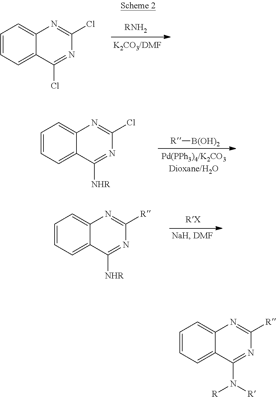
C1=CC=C2C(=C1)N=C(Cl)N=C2Cl.[RNH2].C1=CC=C2C(=C1)N=C(Cl)N=C2[NHR].[R][B(OH)2].C1=CC=C2C(=C1)N=C([R])N=C2[NHR].C1=CC=C2C(=C1)N=C([R])N=C2N([R])[R]
